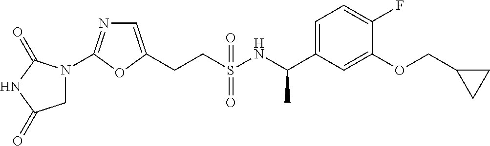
C(CS(NC(C1=CC=C(F)C(OCC2CC2)=C1)C)(=O)=O)C1=CN=C(N2CC(=O)NC2=O)O1
